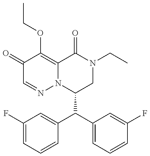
C1(C(C2=CC=CC(F)=C2)C2=CC(F)=CC=C2)CN(CC)C(=O)C2=C(OCC)C(=O)C=NN12
